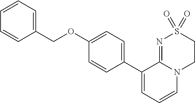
C1(OCC2=CC=CC=C2)=CC=C(C2=CC=CN3C2=NS(=O)(=O)CC3)C=C1
